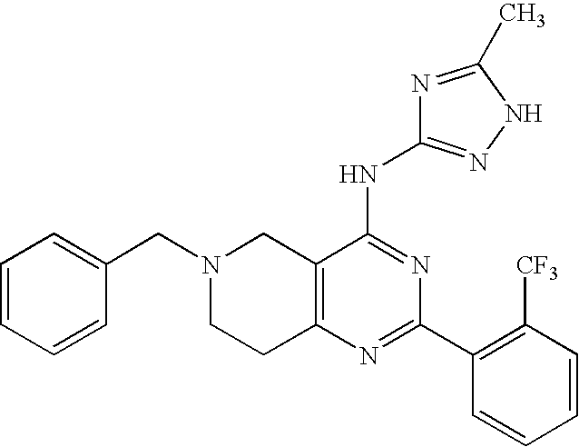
C12=C(N=C(C3=C([CF3])C=CC=C3)N=C1NC1=NNC(C)=N1)CCN(CC1=CC=CC=C1)C2
